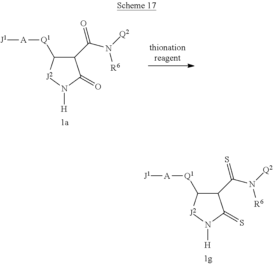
C1(C(N([Q2])[R6])=O)C([Q1][A][J1])[J2]N([H])C1=O.C1(C(N([Q2])[R6])=S)C([Q1][A][J1])[J2]N([H])C1=S
